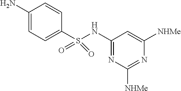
C1(N)=CC=C(S(NC2=NC([NHMe])=NC([NHMe])=C2)(=O)=O)C=C1
